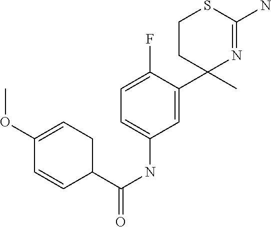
C1(OC)=CCC(C(NC2=CC=C(F)C(C3(C)N=C(N)SCC3)=C2)=O)C=C1
